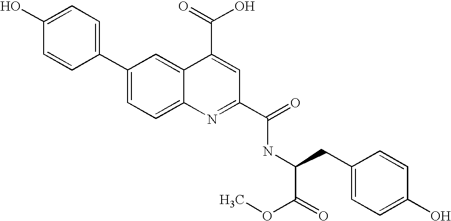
C1(C2=CC=C3C(=C2)C(C(=O)O)=CC(C(=O)NC(CC2=CC=C(O)C=C2)C(=O)OC)=N3)=CC=C(O)C=C1
